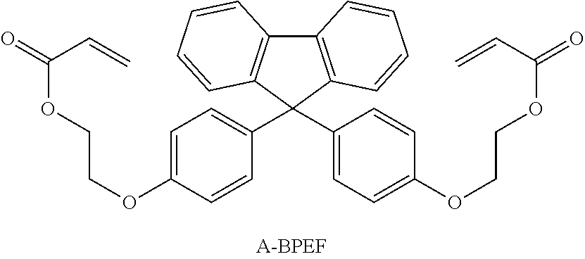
C12=C(C(C3=CC=C(OCCOC(C=C)=O)C=C3)(C3=CC=C(OCCOC(=O)C=C)C=C3)C3=C1C=CC=C3)C=CC=C2
